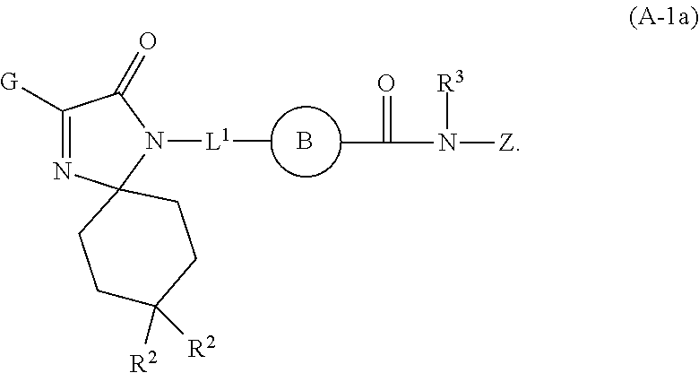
CC(=O)N([R3])[Z].C1([G])=NC2(N([L1]B)C1=O)CCC([R2])([R2])CC2
